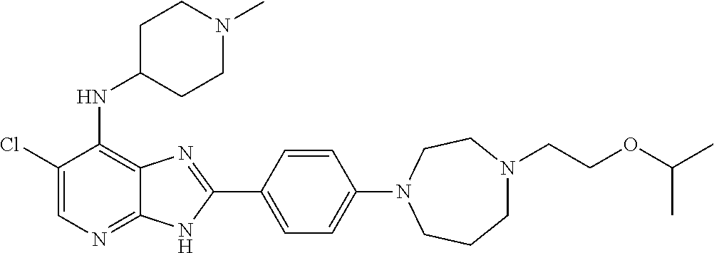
C1(Cl)=CN=C2C(=C1NC1CCN(C)CC1)N=C(C1=CC=C(N3CCCN(CCOC(C)C)CC3)C=C1)N2
